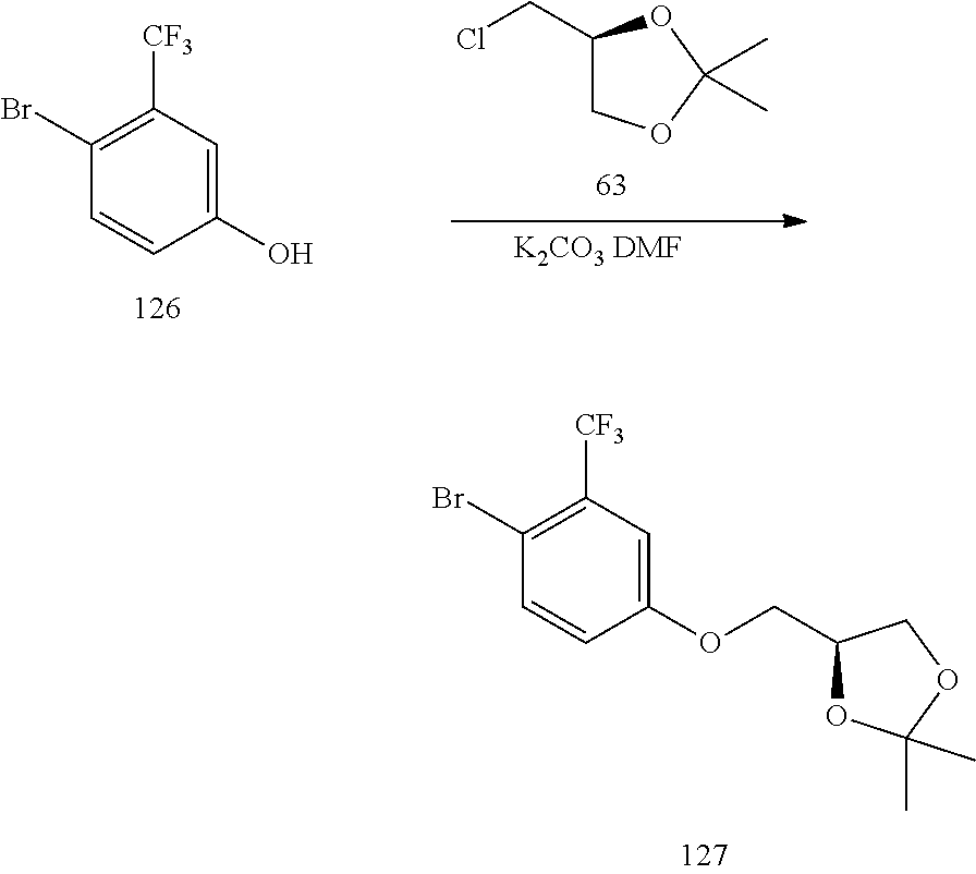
C1([CF3])=C(Br)C=CC(OCC2OC(C)(C)OC2)=C1.C1([CF3])=C(Br)C=CC(O)=C1.[K2CO3 DMF].ClCC1COC(C)(C)O1
